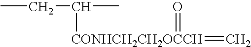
CCC(C)[CONHCH2CH2OCCH](=C)=O
